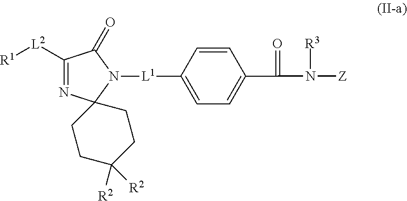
C1=C([L1]N2C(=O)C([L2][R1])=NC23CCC([R2])([R2])CC3)C=CC(C(=O)N([R3])[Z])=C1
